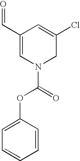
C1=CC(OC(=O)N2CC(Cl)=CC(C=O)=C2)=CC=C1
